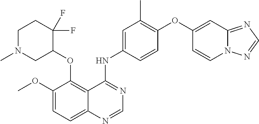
C1N(C)CC(OC2=C3C(=CC=C2OC)N=CN=C3NC2=CC(C)=C(OC3=CC4=NC=NN4C=C3)C=C2)C(F)(F)C1
